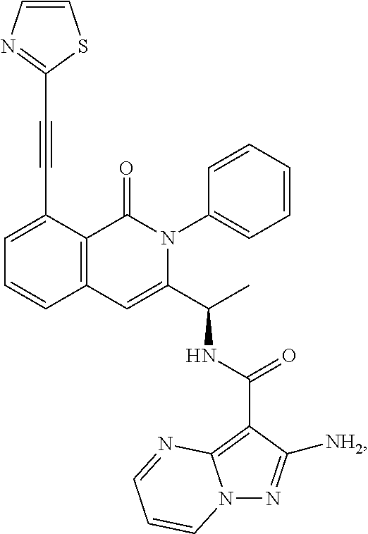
C1=C(C#CC2=NC=CS2)C2=C(C=C1)C=C(C(C)NC(C1=C3N(N=C1[NH2])C=CC=N3)=O)N(C1=CC=CC=C1)C2=O
